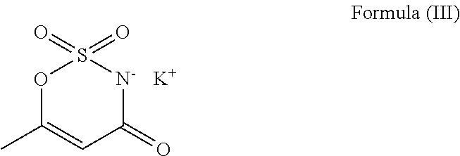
O1C(C)=CC(=O)[N-]S1(=O)=O.[K]
